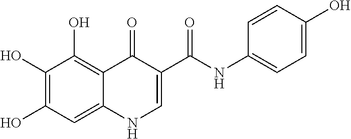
C1(O)=C(O)C=C2C(=C1O)C(=O)C(C(=O)NC1=CC=C(O)C=C1)=CN2
